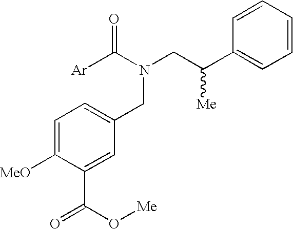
C1=C([MeO])C(C(O[Me])=O)=CC(CN(C([Ar])=O)CC(C2=CC=CC=C2)[Me])=C1
